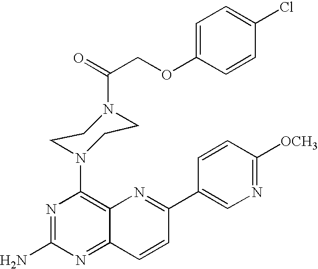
N1=C(N)N=C2C(=C1N1CCN(C(COC3=CC=C(Cl)C=C3)=O)CC1)N=C(C1=CN=C([OCH3])C=C1)C=C2
